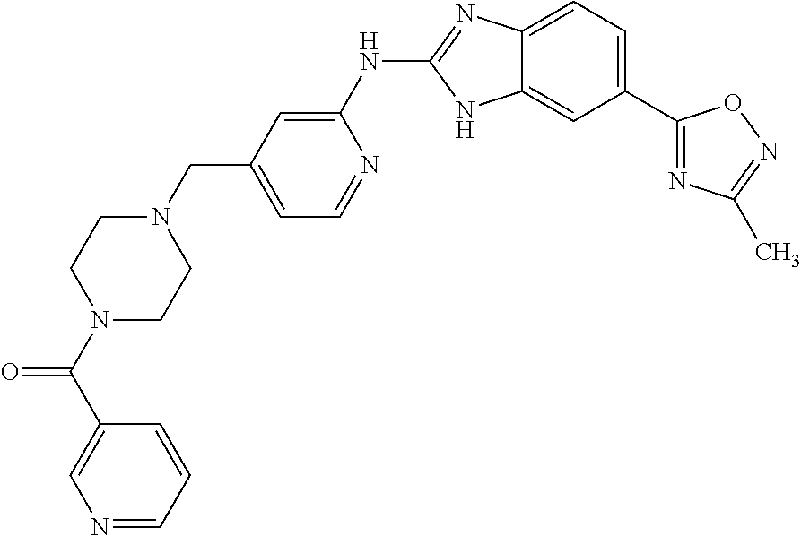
C12=CC=C(C3=NC(C)=NO3)C=C1NC(NC1=CC(CN3CCN(C(=O)C4=CN=CC=C4)CC3)=CC=N1)=N2
